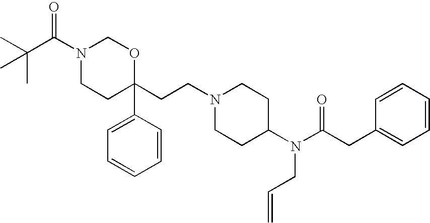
CC(C(N1CCC(CCN2CCC(N(C(CC3=CC=CC=C3)=O)CC=C)CC2)(C2=CC=CC=C2)OC1)=O)(C)C
